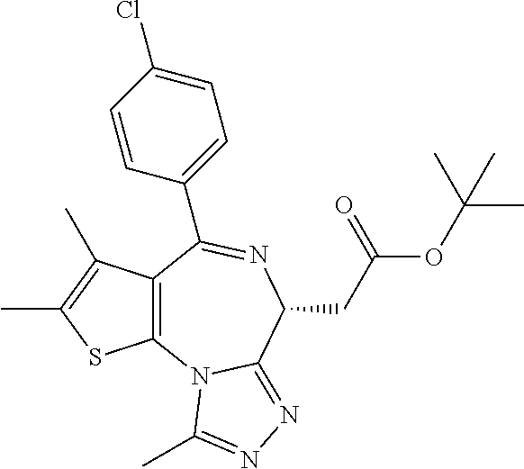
C12=C(C(C)=C(C)S1)C(C1=CC=C(Cl)C=C1)=NC(CC(OC(C)(C)C)=O)C1=NN=C(C)N21
